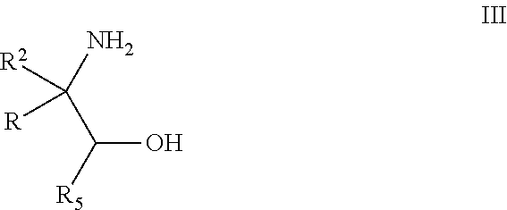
[R2]C(N)(C([R5])O)[R]
